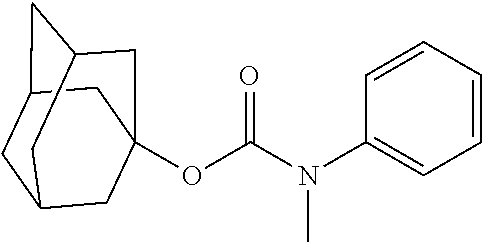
O(C(N(C1=CC=CC=C1)C)=O)C12CC3CC(CC(C1)C3)C2
